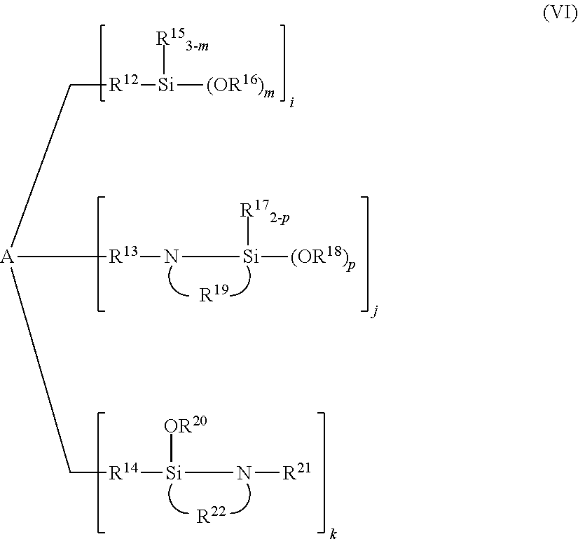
C([R12][Si]([(OR16)m])[R153-m])[A]([R13]N[Si]([(OR18)p])[R172-p])C[R14][Si]([OR20])N[R21].[R22].[R19]
